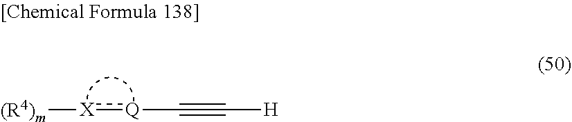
[(R4)m][X]:[Q]C#C[H]
